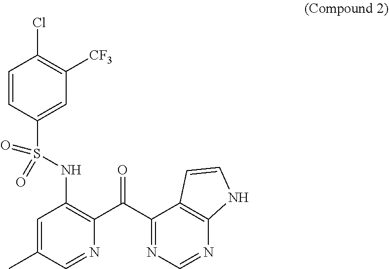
C1=CC(S(NC2=C(C(C3=NC=NC4=C3C=CN4)=O)N=CC(C)=C2)(=O)=O)=CC([CF3])=C1Cl
